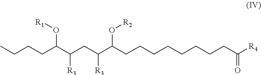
CCCCC(C(CC(C(CCCCCCCCC([R4])=O)O[R2])[R3])[R3])O[R1]
